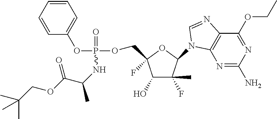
C1(O)C(F)(C)C(N2C3=C(C(OCC)=NC(N)=N3)N=C2)OC1(COP(OC1=CC=CC=C1)(=O)NC(C(=O)OCC(C)(C)C)C)F
